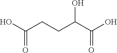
OC(C(CCC(O)=O)O)=O
